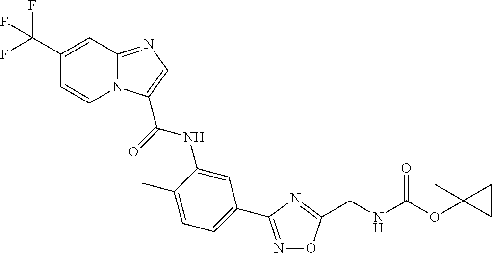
C1=C(C)C(NC(=O)C2=CN=C3N2C=CC(C(F)(F)F)=C3)=CC(C2=NOC(CNC(OC3(C)CC3)=O)=N2)=C1
